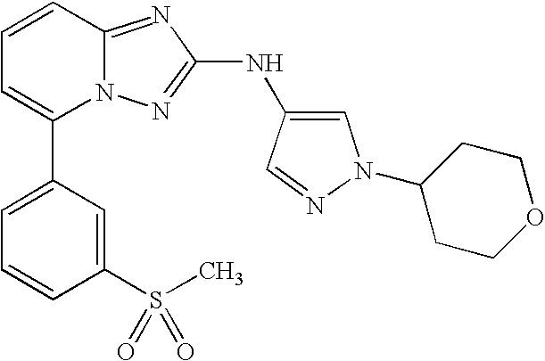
N(C1=NN2C(=N1)C=CC=C2C1=CC=CC(S(C)(=O)=O)=C1)C1=CN(C2CCOCC2)N=C1
